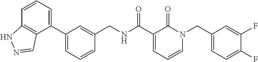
C(NC(C1=CC=CN(CC2=CC=C(F)C(F)=C2)C1=O)=O)C1=CC(C2=CC=CC3=C2C=NN3)=CC=C1
